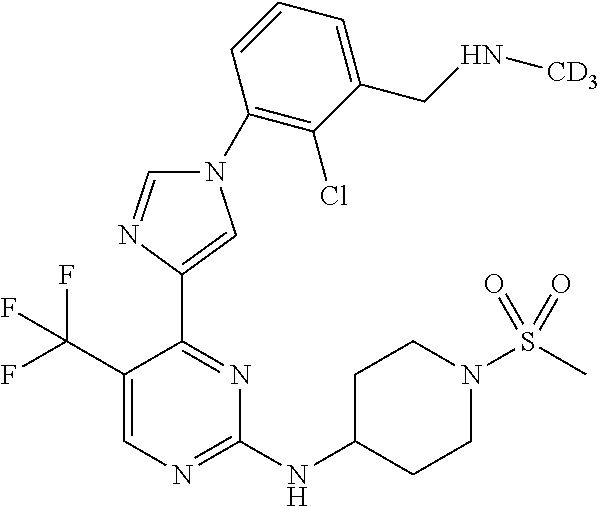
C1(NC2CCN(S(C)(=O)=O)CC2)=NC=C(C(F)(F)F)C(C2=CN(C3=C(Cl)C(CN[CD3])=CC=C3)C=N2)=N1
